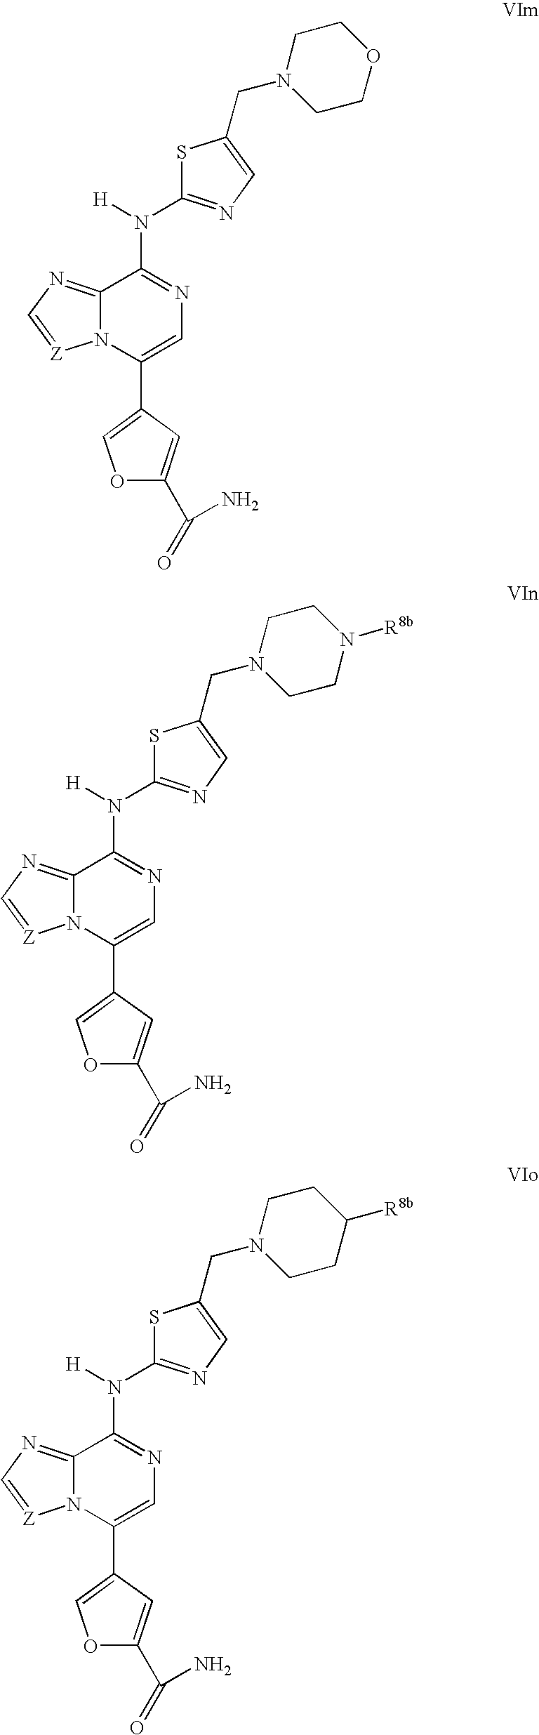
O1C(C(=O)N)=CC(C2=CN=C(N([H])C3=NC=C(CN4CCOCC4)S3)C3=NC=[Z]N32)=C1.O1C(C(=O)N)=CC(C2=CN=C(N([H])C3=NC=C(CN4CCN([R8b])CC4)S3)C3=NC=[Z]N32)=C1.O1C(C(=O)N)=CC(C2=CN=C(N([H])C3=NC=C(CN4CCC([R8b])CC4)S3)C3=NC=[Z]N32)=C1
